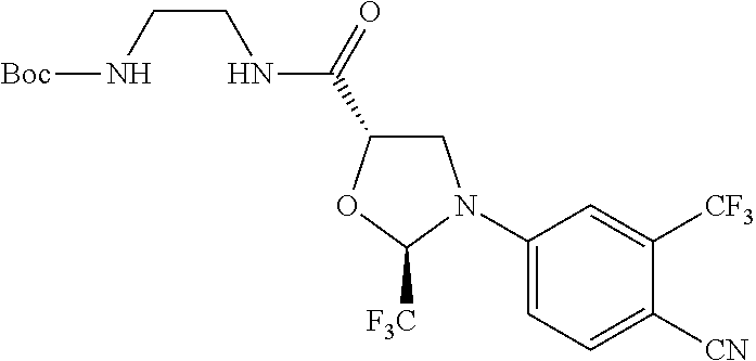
C1(N2CC(C(=O)NCCN[Boc])OC2[F3C])=CC=C([CN])C([CF3])=C1
